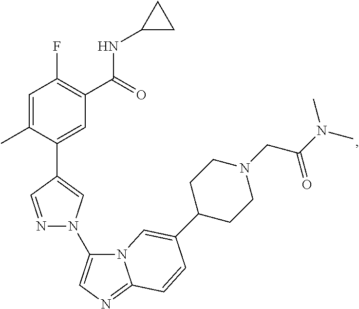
C1=C(C)C(C2=CN(C3=CN=C4N3C=C(C3CCN(CC(N(C)C)=O)CC3)C=C4)N=C2)=CC(C(=O)NC2CC2)=C1F
